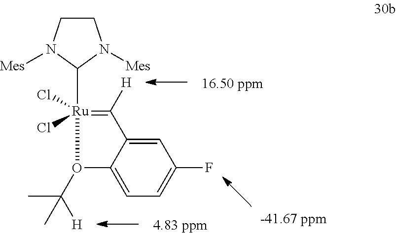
[4.83 ppm].[16.50 ppm].C1=C2C(=CC=C1F)O(C(C)([H])C)[Ru](Cl)(Cl)(C1N([Mes])CCN1[Mes])=C2[H]
